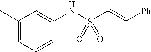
CC1=CC=CC(NS(C=C[Ph])(=O)=O)=C1
